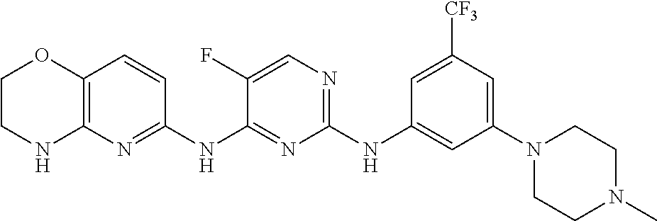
C1(NC2=CC(N3CCN(C)CC3)=CC([CF3])=C2)=NC=C(F)C(NC2=NC3=C(C=C2)OCCN3)=N1
